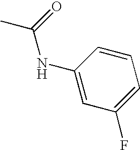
CC(=O)NC1=CC(F)=CC=C1
